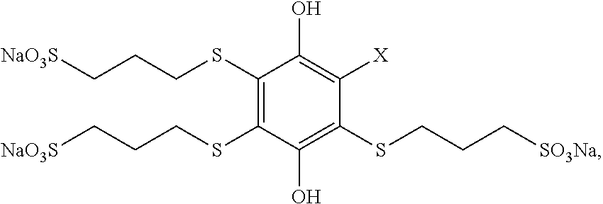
C1(SCCC[NaO3S])=C(SCCC[NaO3S])C(O)=C(SCCC[SO3Na])C([X])=C1O
